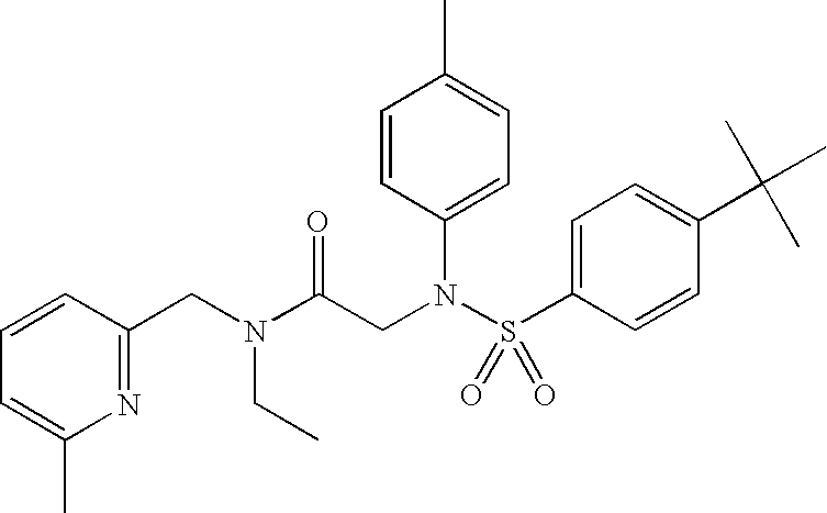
C(N(C(CN(S(C1=CC=C(C(C)(C)C)C=C1)(=O)=O)C1=CC=C(C)C=C1)=O)CC)C1=NC(C)=CC=C1
